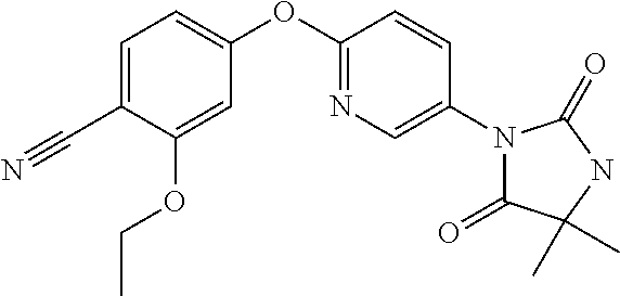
C1=C(C#N)C(OCC)=CC(OC2=NC=C(N3C(=O)C(C)(C)NC3=O)C=C2)=C1
